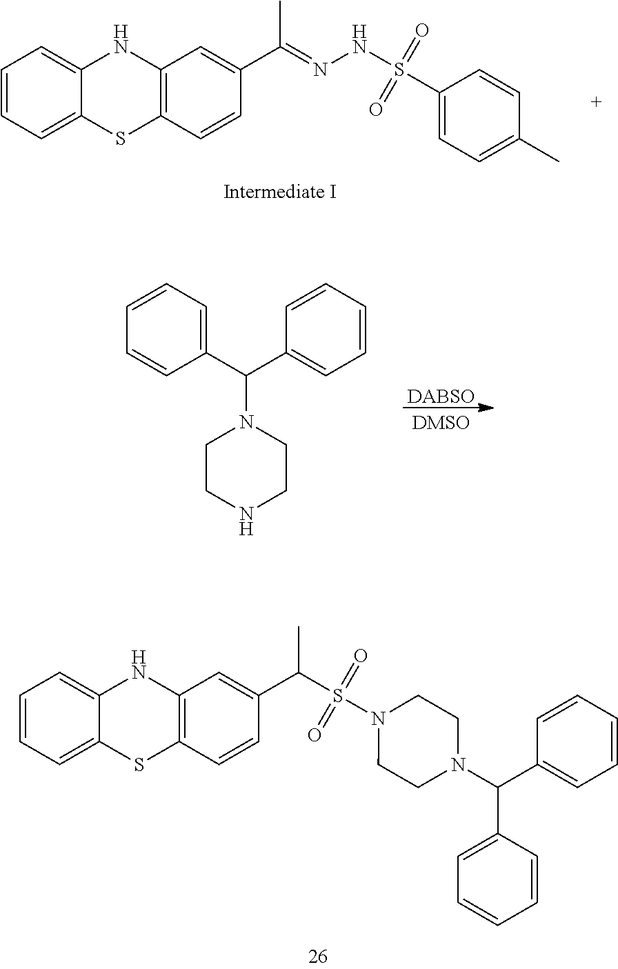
C1=CC=C2C(=C1)NC1=C(S2)C=CC(C(=NNS(=O)(=O)C2=CC=C(C)C=C2)C)=C1.[DABSO].N1(C(C2=CC=CC=C2)C2=CC=CC=C2)CCNCC1.C1=CC=C2C(=C1)NC1=C(S2)C=CC(C(C)S(=O)(=O)N2CCN(C(C3=CC=CC=C3)C3=CC=CC=C3)CC2)=C1
